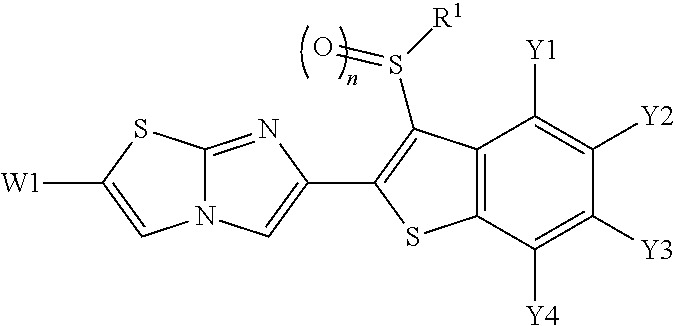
C12=NC(C3=C(S([R1])=O)C4=C(C([Y4])=C([Y3])C([Y2])=C4[Y1])S3)=CN1C=C([W1])S2
